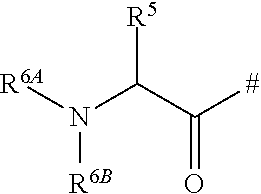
[R6A]N(C(C([#])=O)[R5])[R6B]
